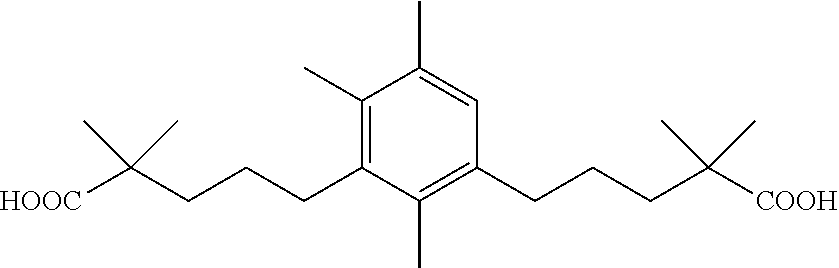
C1(C)=CC(CCCC(C)(C)[COOH])=C(C)C(CCCC(C)(C)[HOOC])=C1C
